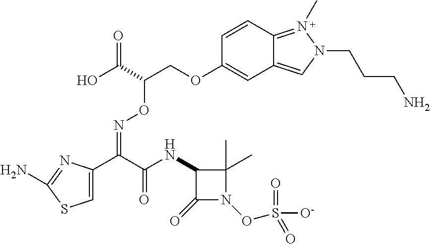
C1=C(C(C(NC2C(=O)N(OS(=O)([O-])=O)C2(C)C)=O)=NOC(COC2=CC3=CN(CCCN)N(C)=C3C=C2)C(O)=O)N=C(N)S1
